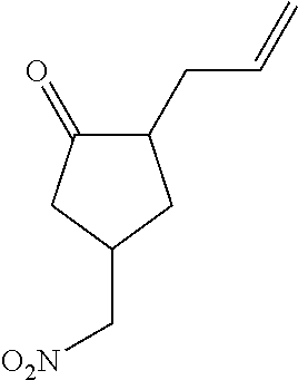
C1(CC=C)C(=O)CC(C[O2N])C1
